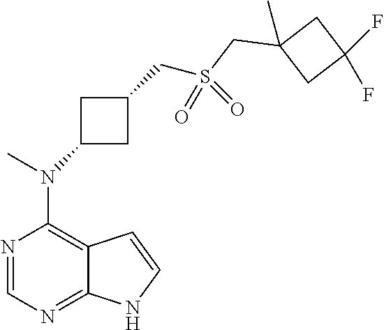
N1=CN=C2C(=C1N(C)C1CC(CS(=O)(=O)CC3(C)CC(F)(F)C3)C1)C=CN2
